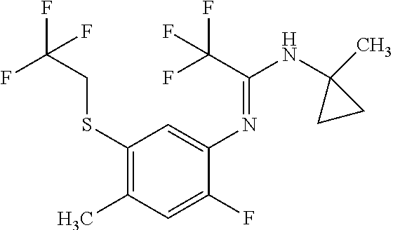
C1(SCC(F)(F)F)=C(C)C=C(F)C(N=C(NC2(C)CC2)C(F)(F)F)=C1
